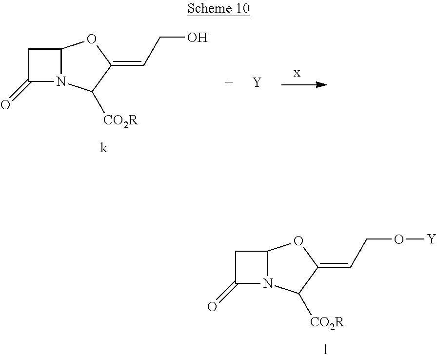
C12N(C([CO2R])C(=CCO[Y])O1)C(=O)C2.C12N(C([CO2R])C(=CCO)O1)C(=O)C2.[Y]
